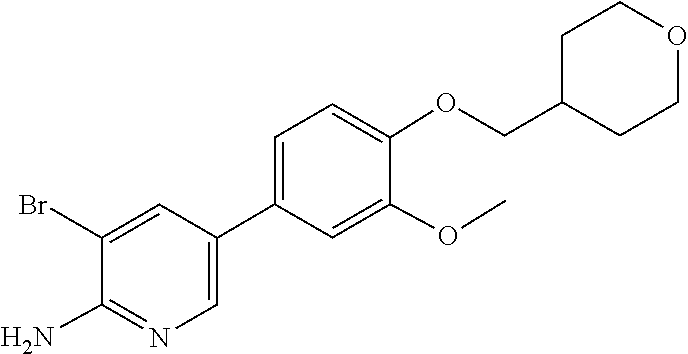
C1COCCC1COC1=CC=C(C2=CN=C(N)C(Br)=C2)C=C1OC
